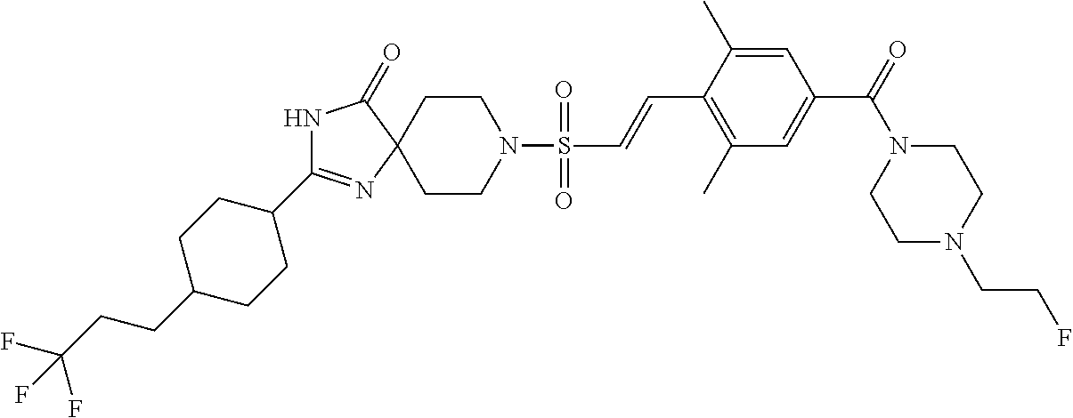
N1C(=O)C2(N=C1C1CCC(CCC(F)(F)F)CC1)CCN(S(=O)(=O)C=CC1=C(C)C=C(C(=O)N3CCN(CCF)CC3)C=C1C)CC2
